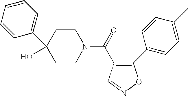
C1CN(C(=O)C2=C(C3=CC=C(C)C=C3)ON=C2)CCC1(C1=CC=CC=C1)O
